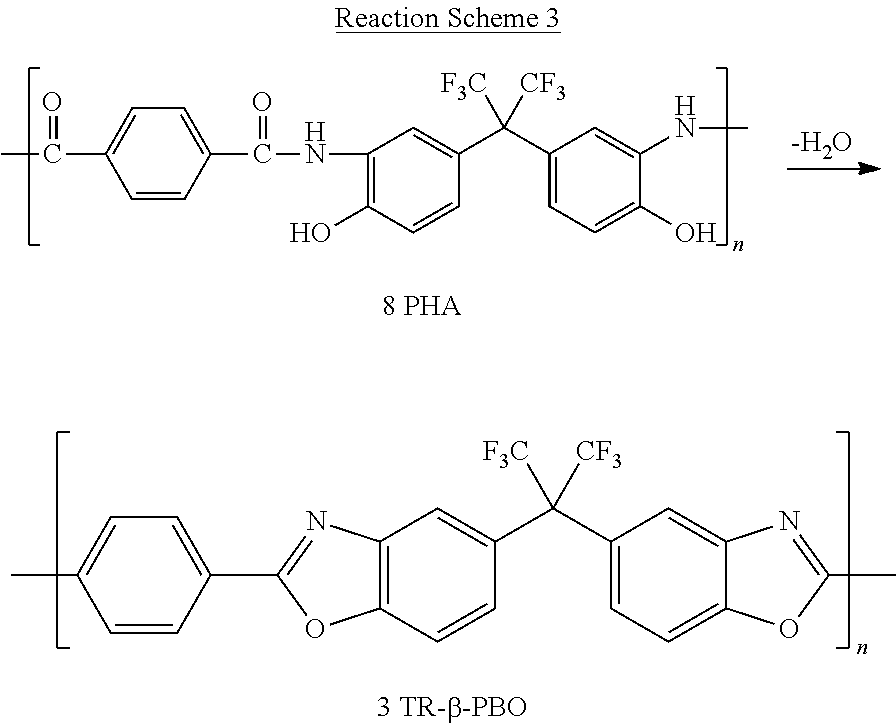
C1=CC(C(NC2=C(O)C=CC(C(C3=CC=C(O)C(NC)=C3)([F3C])[CF3])=C2)=O)=CC=C1C(C)=O.[-H2O].C12=C(C=CC(C(C3=CC=C4C(=C3)N=C(C)O4)([F3C])[CF3])=C1)OC(C1=CC=C(C)C=C1)=N2
